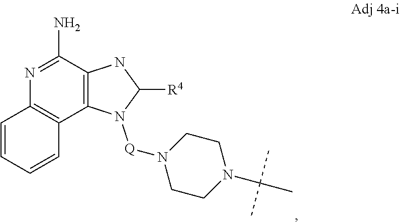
N1=C(N)C2=C(C3=C1C=CC=C3)N([Q]N1CCN(C(C)(C)C)CC1)C([R4])N2
